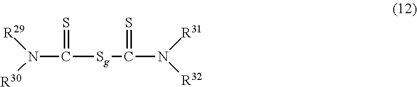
N(C(=S)[Sg]C(=S)N([R31])[R32])([R30])[R29]
